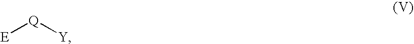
[E][Q][Y]
